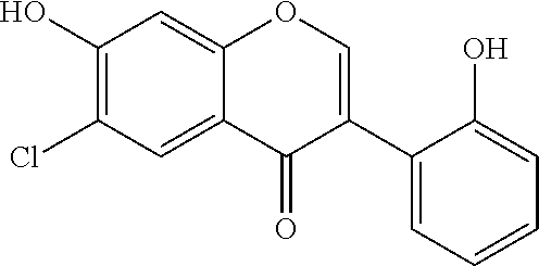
C1(O)=C(Cl)C=C2C(=C1)OC=C(C1=CC=CC=C1O)C2=O
